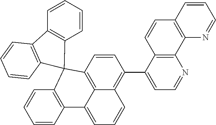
C1=CC2=C3C(=C1C1=CC=NC4=C1C=CC1=C4N=CC=C1)C=CC=C3C1=C(C=CC=C1)C21C2=C(C=CC=C2)C2=C1C=CC=C2
